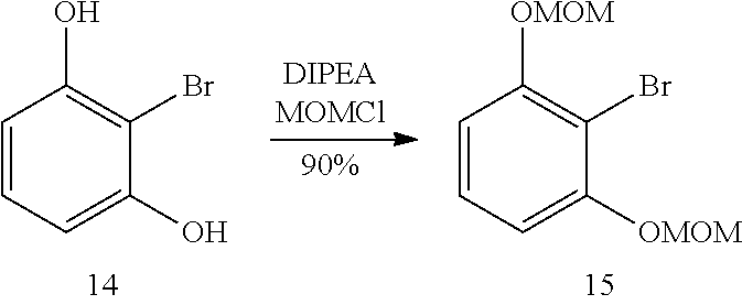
C1=CC=C(O)C(Br)=C1O.C1=CC=C([OMOM])C(Br)=C1[OMOM]
